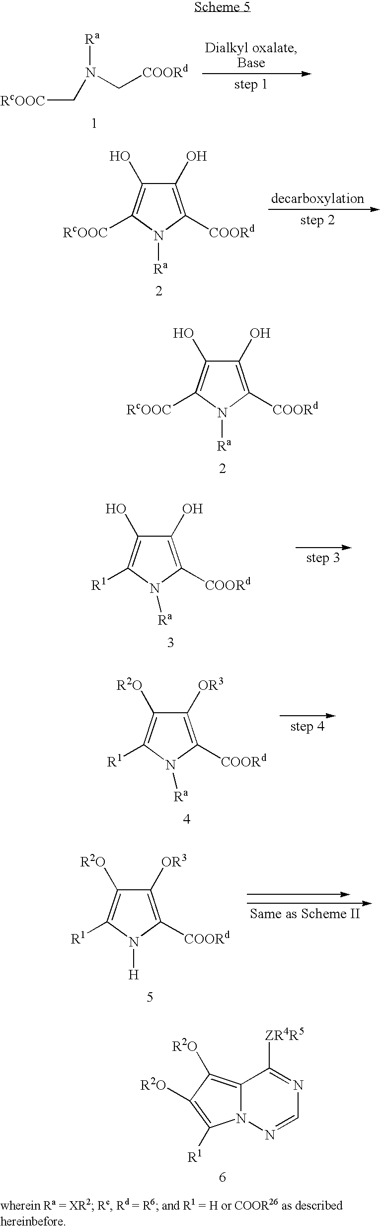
N(C[COORd])(C[RcOOC])[Ra].C1(O)=C([COORd])N([Ra])C([RcOOC])=C1O.C1(O)=C([COORd])N([Ra])C([RcOOC])=C1O.C1(O)=C([COORd])N([Ra])C([R1])=C1O.C1([OR3])=C([COORd])N([Ra])C([R1])=C1[R2O].C1([OR3])=C([COORd])N([H])C([R1])=C1[R2O].C12=C([R2O])C([R2O])=C([R1])N1N=CN=C2[ZR4R5]
